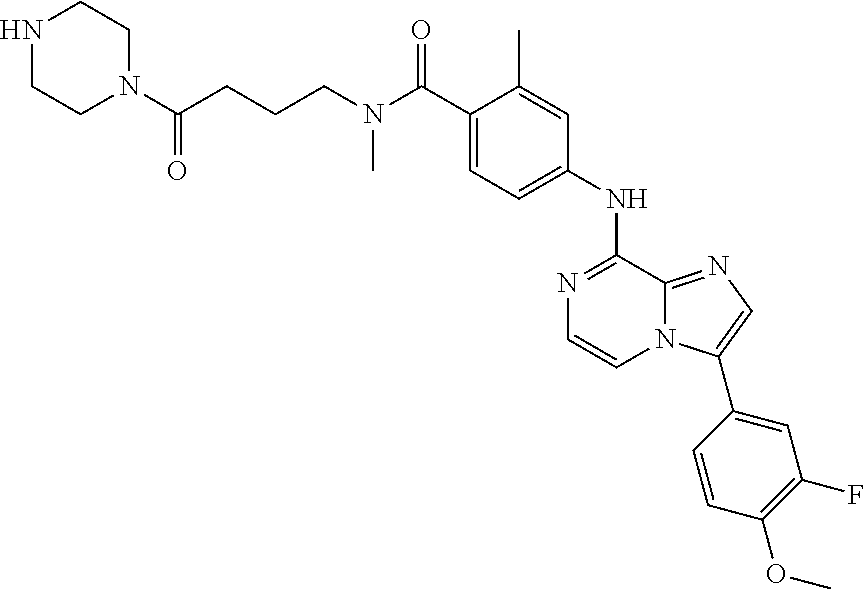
C1(C(N(CCCC(N2CCNCC2)=O)C)=O)=CC=C(NC2=NC=CN3C2=NC=C3C2=CC(F)=C(OC)C=C2)C=C1C
